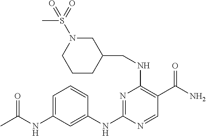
C1=C(NC(C)=O)C=C(NC2=NC(NCC3CN(S(=O)(C)=O)CCC3)=C(C(N)=O)C=N2)C=C1
